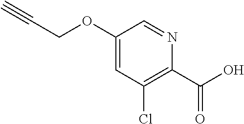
C#CCOC1=CC(Cl)=C(C(=O)O)N=C1
